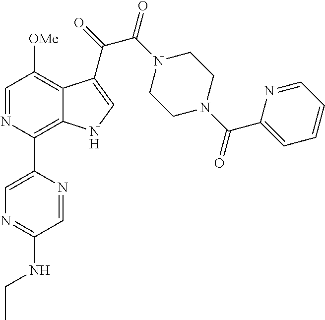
C1=NC(C2=CN=C(NCC)C=N2)=C2C(=C1[OMe])C(C(=O)C(N1CCN(C(C3=CC=CC=N3)=O)CC1)=O)=CN2
